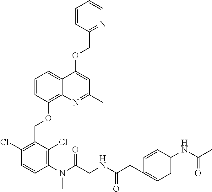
C1=CC(OCC2=C(Cl)C=CC(N(C)C(CNC(CC3=CC=C(NC(C)=O)C=C3)=O)=O)=C2Cl)=C2C(=C1)C(OCC1=NC=CC=C1)=CC(C)=N2
